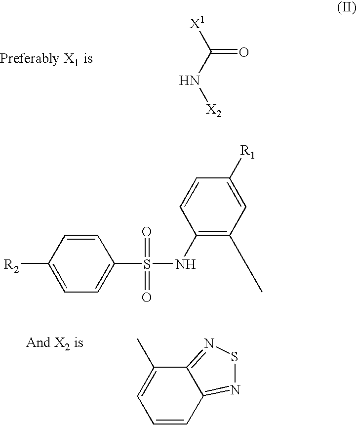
[X1]C(N[X2])=O.C1=CC=C(C)C2=NSN=C12.C1=C(S(NC2=C(C)C=C([R1])C=C2)(=O)=O)C=CC([R2])=C1
